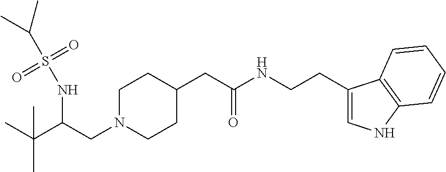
C1N(CC(C(C)(C)C)NS(C(C)C)(=O)=O)CCC(CC(NCCC2=CNC3=C2C=CC=C3)=O)C1
